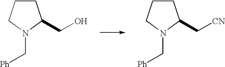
C1CCN(C[Ph])C1CO.C1CCN(C[Ph])C1C[CN]
